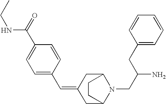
C1=C(C=C2CC3N(CC(N)CC4=CC=CC=C4)C(C2)CC3)C=CC(C(=O)NCC)=C1
